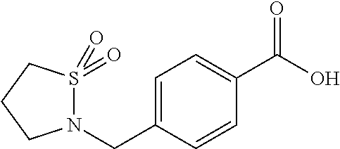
N1(CC2=CC=C(C(O)=O)C=C2)S(=O)(=O)CCC1
